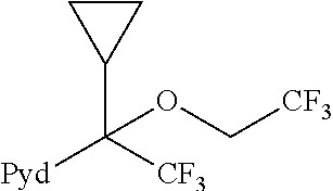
C1CC1C([CF3])([Pyd])OC[CF3]
